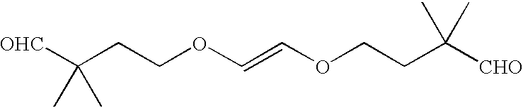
C(CCOC=COCCC([CHO])(C)C)([OHC])(C)C
